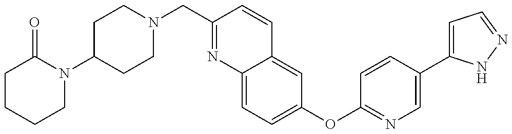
C1C(N2C(=O)CCCC2)CCN(CC2=NC3=CC=C(OC4=NC=C(C5=CC=NN5)C=C4)C=C3C=C2)C1
